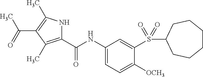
C1(NC(=O)C2=C(C)C(C(=O)C)=C(C)N2)=CC=C([OCH3])C(S(=O)(=O)C2CCCCCC2)=C1
